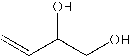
C(C(CO)O)=C
